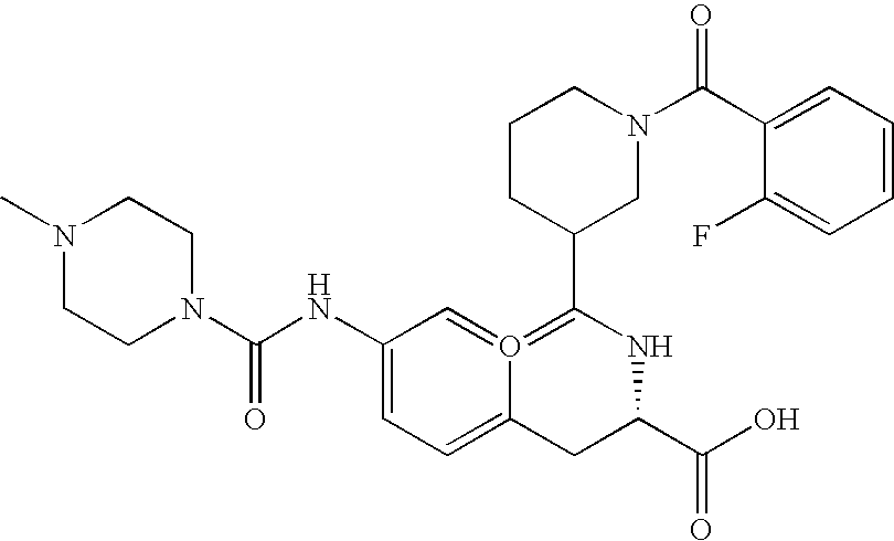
N1(C)CCN(C(NC2=CC=C3O(=C2)=C(C2CN(C(C4=CC=CC=C4F)=O)CCC2)NC(C(O)=O)C3)=O)CC1
